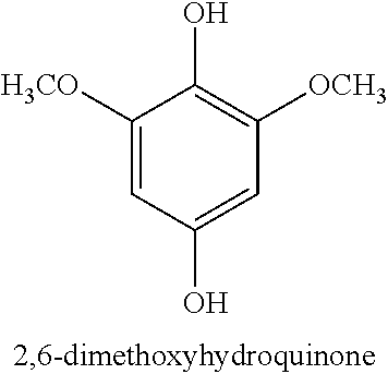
C1([H3CO])=CC(O)=CC([OCH3])=C1O
